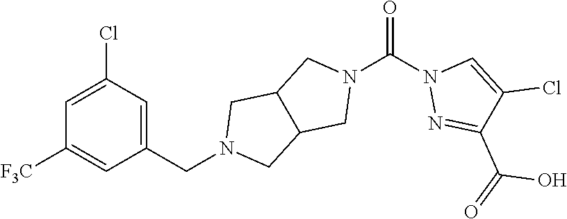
ClC1=CC([F3C])=CC(CN2CC3C(C2)CN(C(=O)N2N=C(C(O)=O)C(Cl)=C2)C3)=C1
